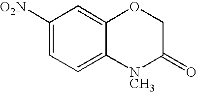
[O2N]C1=CC=C2C(=C1)OCC(=O)[NCH3]2
